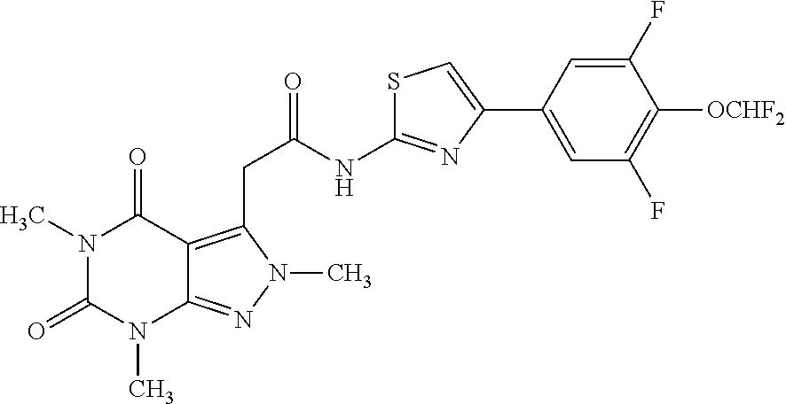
N1(C)C(=O)N(C)C2=NN(C)C(CC(NC3=NC(C4=CC(F)=C([OCHF2])C(F)=C4)=CS3)=O)=C2C1=O
